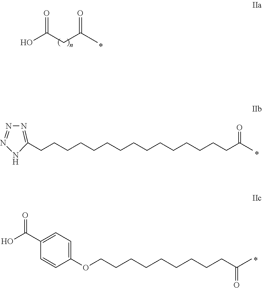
OC(CC(C)=O)=O.N1=C(CCCCCCCCCCCCCCCC(C)=O)NN=N1.C1(C(O)=O)=CC=C(OCCCCCCCCCC(C)=O)C=C1
